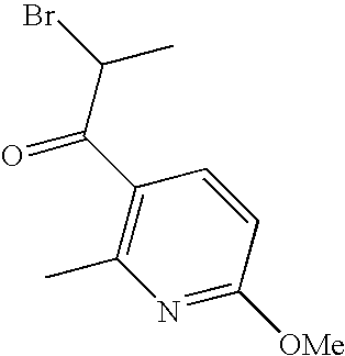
N1=C([OMe])C=CC(C(=O)C(C)Br)=C1C
